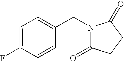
N1(CC2=CC=C(F)C=C2)C(=O)CCC1=O
